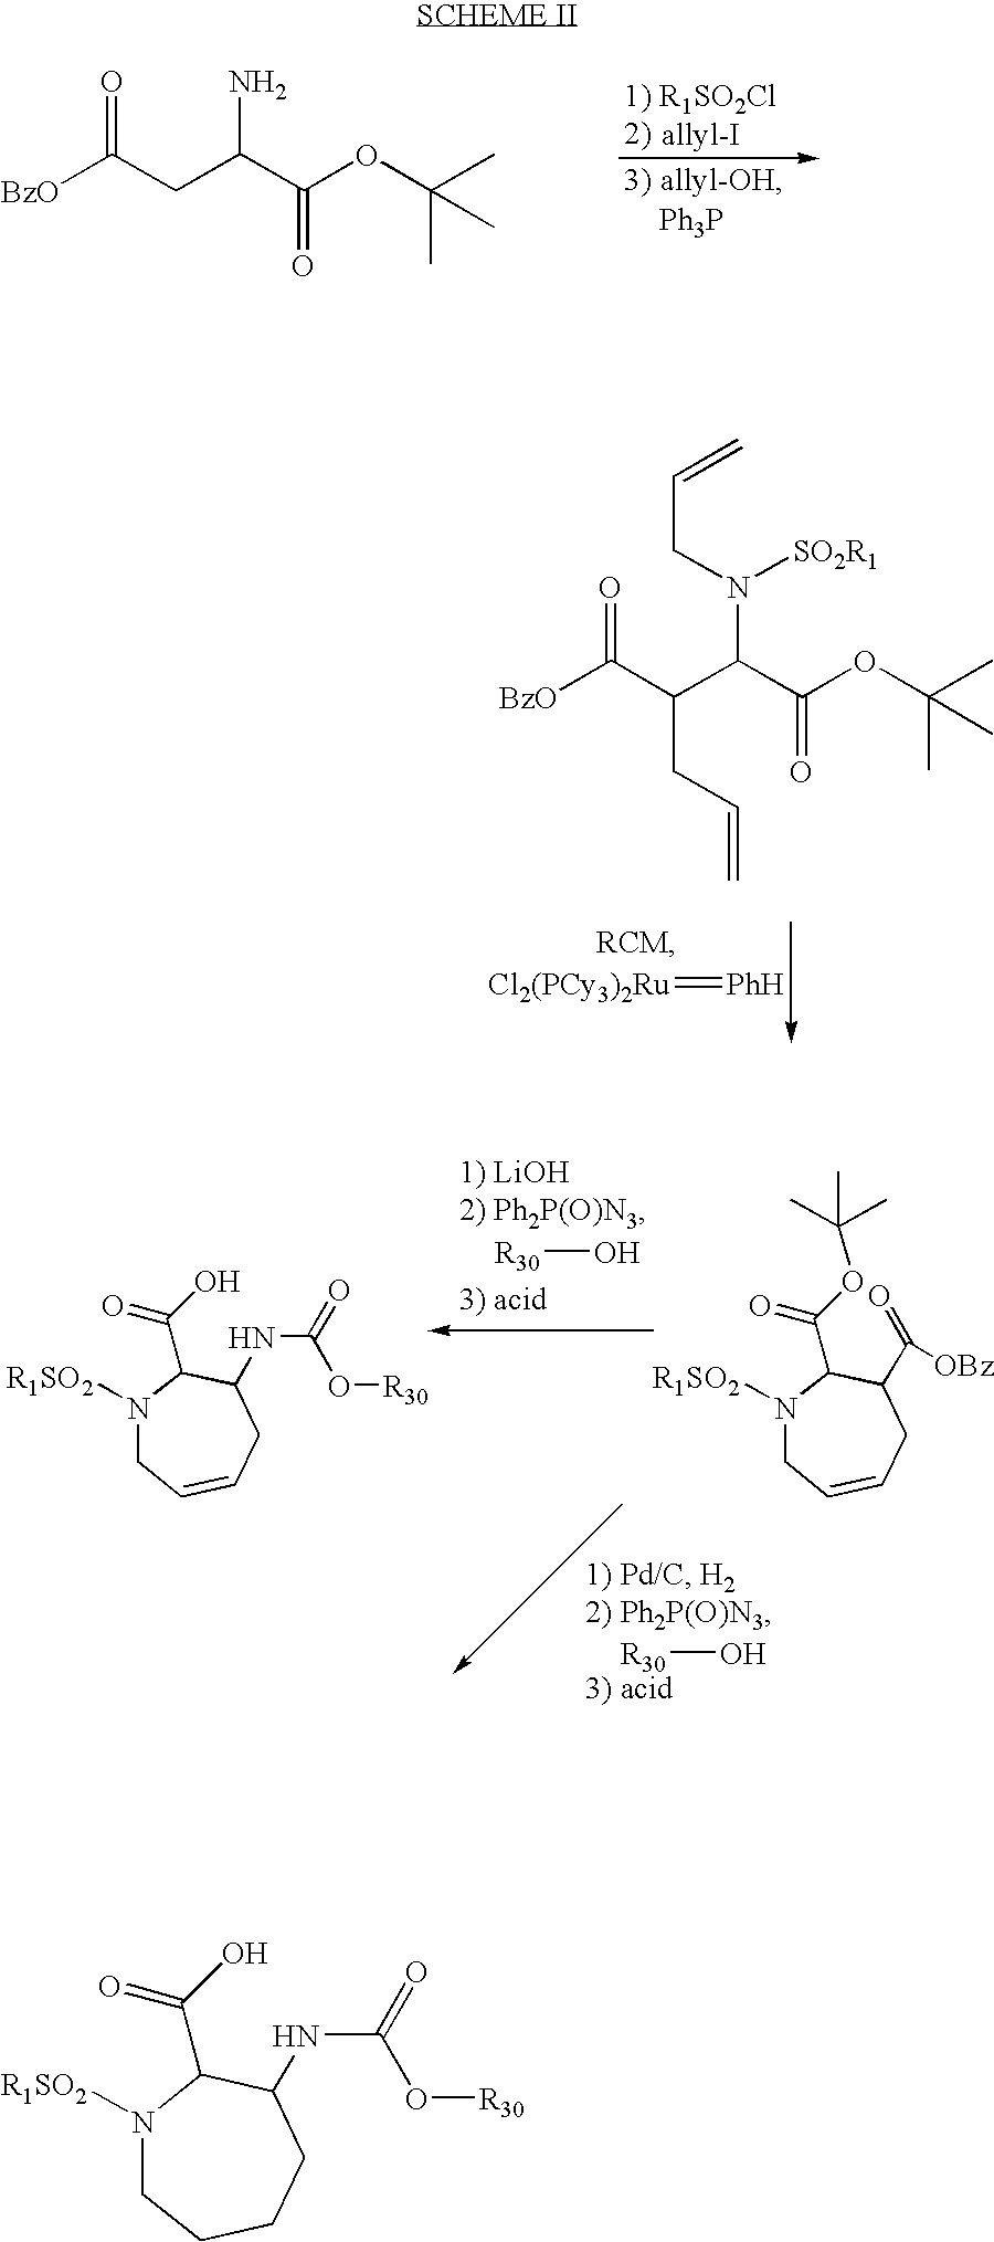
C([BzO])(C(C(C(OC(C)(C)C)=O)N([SO2R1])CC=C)CC=C)=O.[Cl2(PCy3)2Ru]=[PhH].[R30]O.N1([R1SO2])CC=CCC(NC(=O)O[R30])C1C(O)=O.N1([R1SO2])CC=CCC(C(=O)[OBz])C1C(OC(C)(C)C)=O.[R30]O.[allyl-I].[allyl-OH].[Ph3P].C([BzO])(CC(C(OC(C)(C)C)=O)N)=O.N1([R1SO2])CCCCC(NC(=O)O[R30])C1C(O)=O
